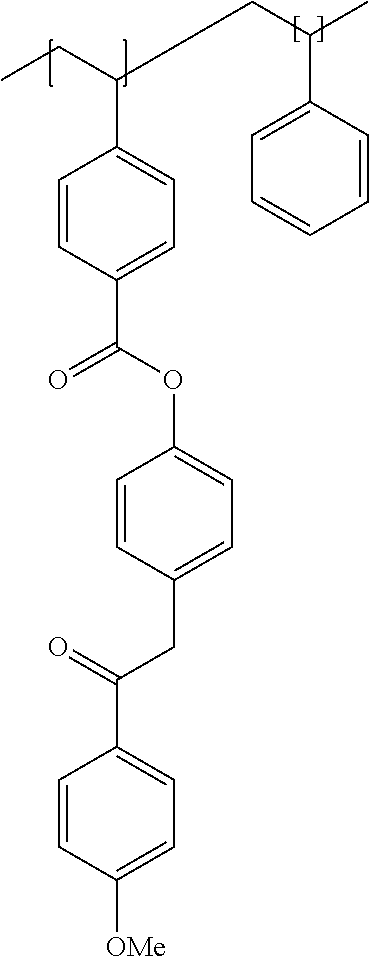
C1=CC(C(OC2=CC=C(CC(C3=CC=C([OMe])C=C3)=O)C=C2)=O)=CC=C1C(CC)CC(C)C1=CC=CC=C1
